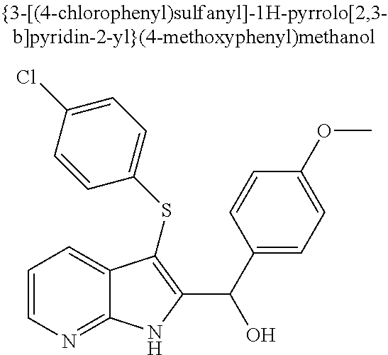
C(C1=C(SC2=CC=C(Cl)C=C2)C2=CC=CN=C2N1)(O)C1=CC=C(OC)C=C1
